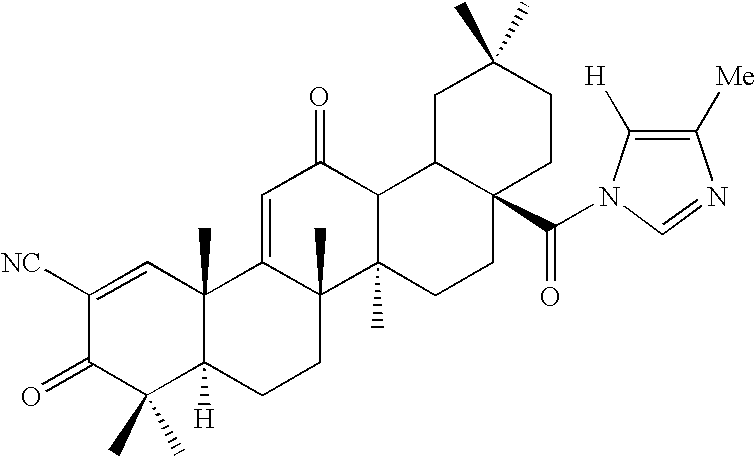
C1([NC])=CC2(C)C([H])(C(C)(C)C1=O)CCC1(C)C2=CC(=O)C2C1(C)CCC1(C(N3C([H])=C([Me])N=C3)=O)CCC(C)(C)CC12
